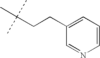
C(CCC1=CC=CN=C1)(C)(C)C
